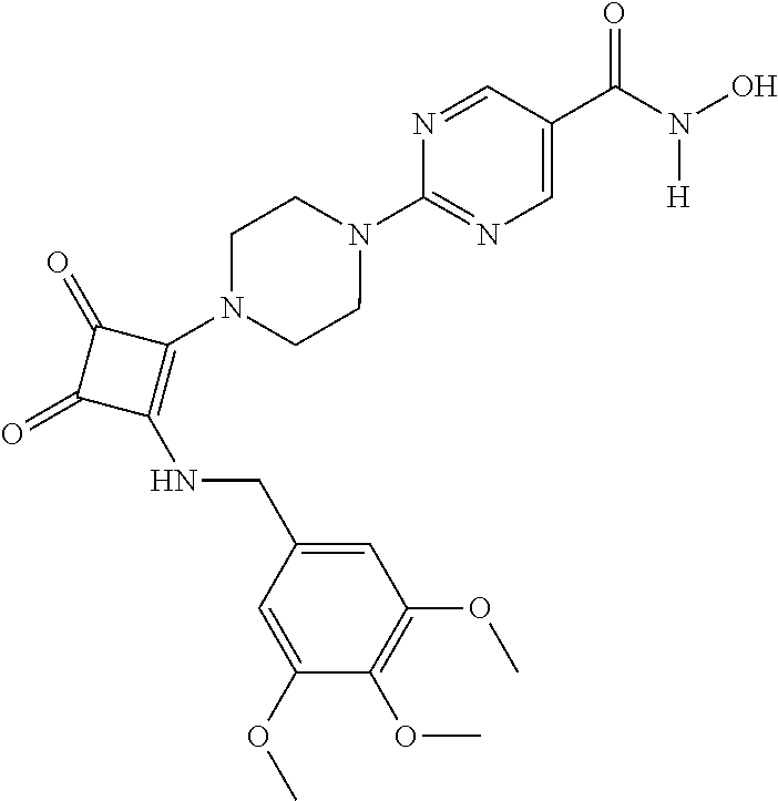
C1(C(=O)N(O)[H])=CN=C(N2CCN(C3=C(NCC4=CC(OC)=C(OC)C(OC)=C4)C(=O)C3=O)CC2)N=C1
